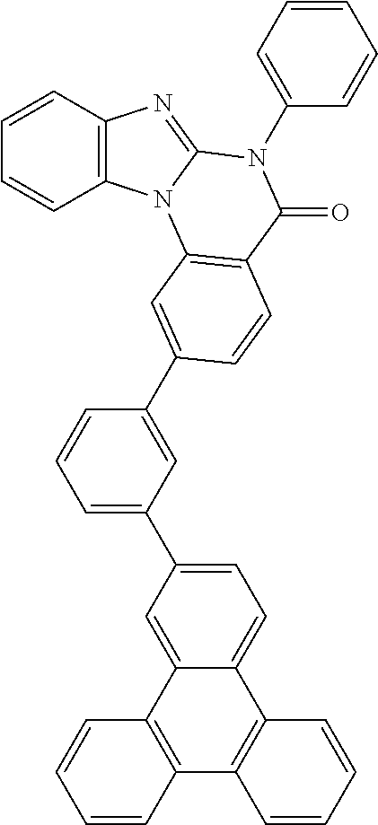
C1=CC2=C(C=C1)N1C(=N2)N(C2=CC=CC=C2)C(=O)C2=C1C=C(C1=CC(C3=CC=C4C(=C3)C3=C(C5=C4C=CC=C5)C=CC=C3)=CC=C1)C=C2
